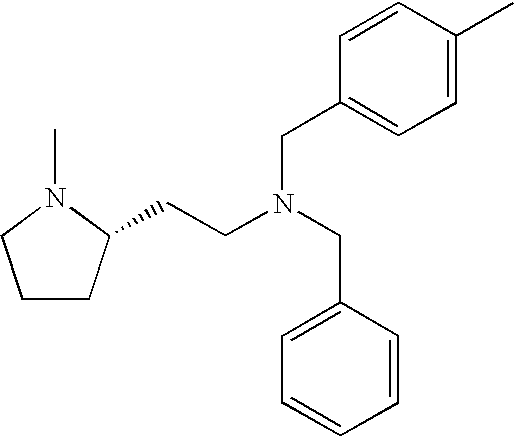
C1CC(CCN(CC2=CC=CC=C2)CC2=CC=C(C)C=C2)N(C)C1
